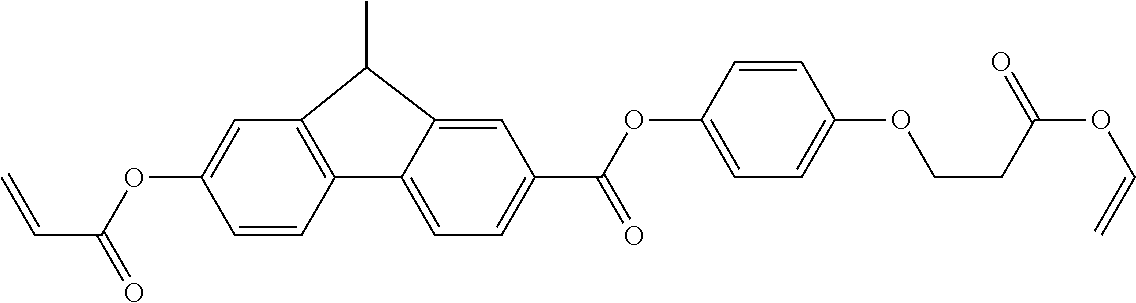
O(C(C=C)=O)C1=CC2=C(C3=CC=C(C(=O)OC4=CC=C(OCCC(OC=C)=O)C=C4)C=C3C2C)C=C1
